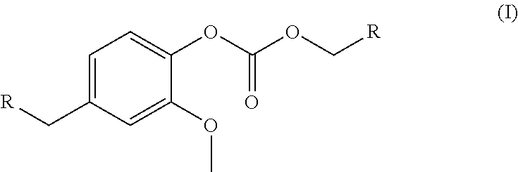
C1=C(C[R])C=C(OC)C(OC(OC[R])=O)=C1
